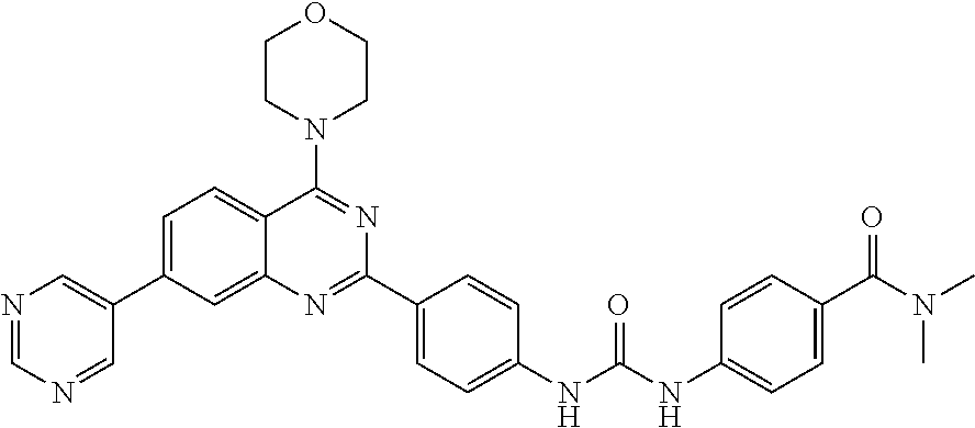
C1=C(C2=CN=CN=C2)C=C2C(=C1)C(N1CCOCC1)=NC(C1=CC=C(NC(NC3=CC=C(C(=O)N(C)C)C=C3)=O)C=C1)=N2
